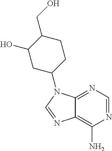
C1C(N2C3=NC=NC(N)=C3N=C2)CCC(CO)C1O
